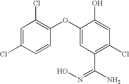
C1=C(Cl)C=CC(OC2=CC(C(N)=NO)=C(Cl)C=C2O)=C1Cl
